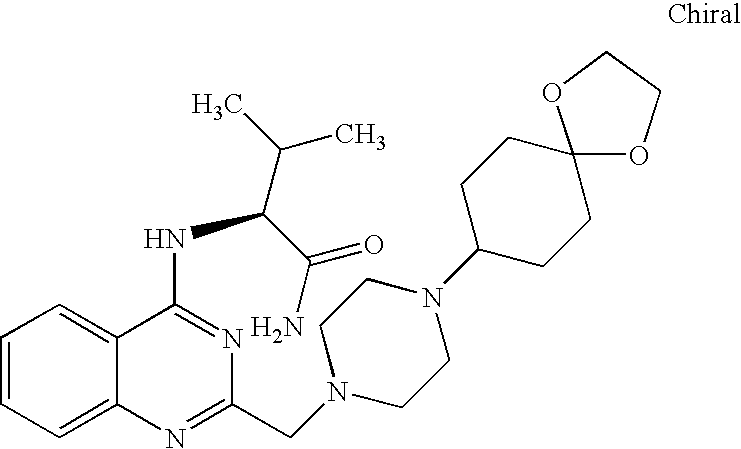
C1=CC=C2C(=C1)C(NC(C(C)C)C(N)=O)=NC(CN1CCN(C3CCC4(CC3)OCCO4)CC1)=N2
